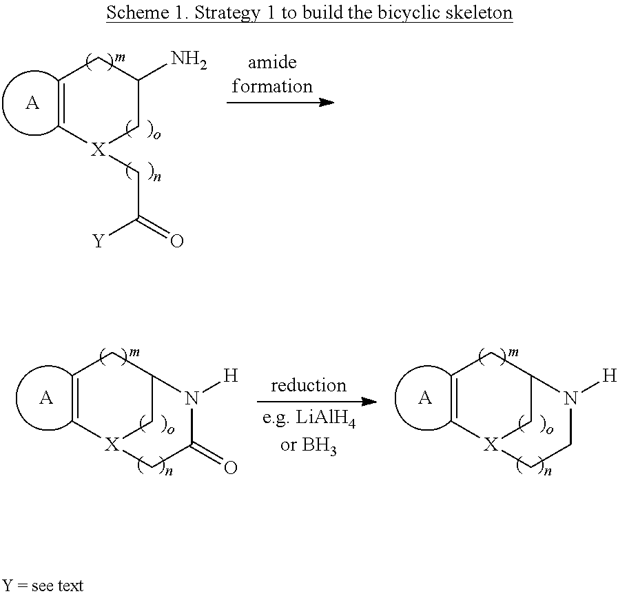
C1=C[X](CC([Y])=O)CC(N)C1.[A].C1=C[X]2CC(C1)N([H])C(=O)C2.[A].C1=C[X]2CC(C1)N([H])CC2.[A]
